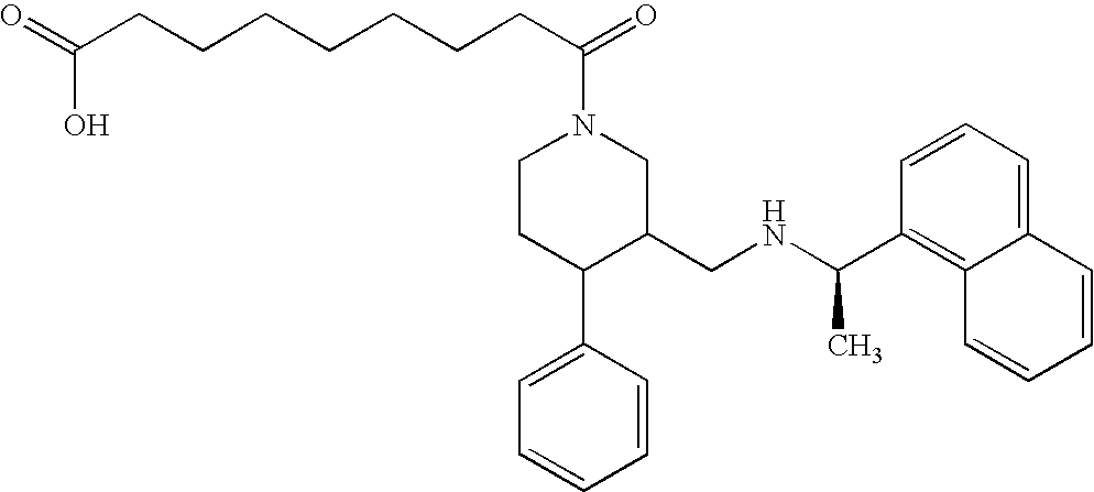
C1CC(C2=CC=CC=C2)C(CNC(C)C2=C3C(=CC=C2)C=CC=C3)CN1C(=O)CCCCCCCC(=O)O
